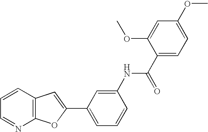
C1=CC2=C(N=C1)OC(C1=CC=CC(NC(C3=CC=C(OC)C=C3OC)=O)=C1)=C2
